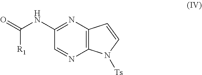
N(C(=O)[R1])C1=NC2=C(N=C1)N([Ts])C=C2
